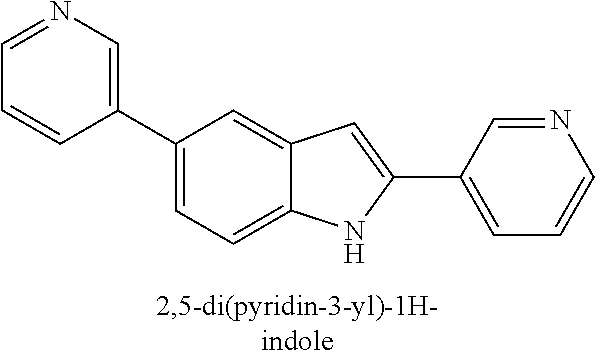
C1(C2=CC=C3C(=C2)C=C(C2=CC=CN=C2)N3)=CN=CC=C1
